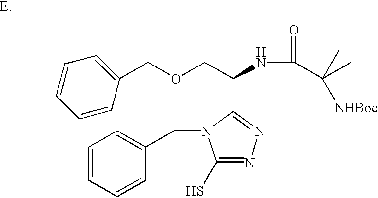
C1=CC=CC(CN2C(S)=NN=C2C(NC(C(C)(C)[NHBoc])=O)COCC2=CC=CC=C2)=C1
